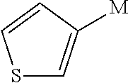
S1C=C([M])C=C1
